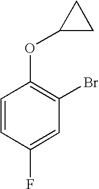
C1=CC(F)=CC(Br)=C1OC1CC1
